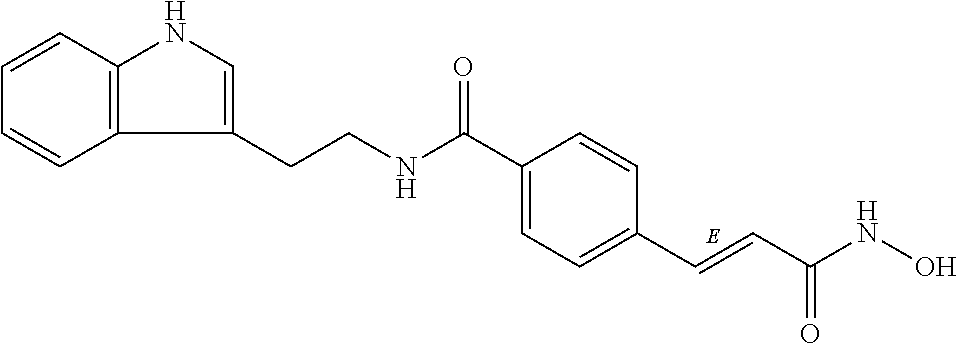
C1=CC2=C(C=C1)C(CCNC(C1=CC=C(C=CC(NO)=O)C=C1)=O)=CN2
